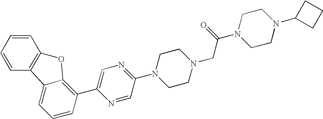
C1=C2C3=C(C=CC=C3)OC2=C(C2=CN=C(N3CCN(CC(N4CCN(C5CCC5)CC4)=O)CC3)C=N2)C=C1
